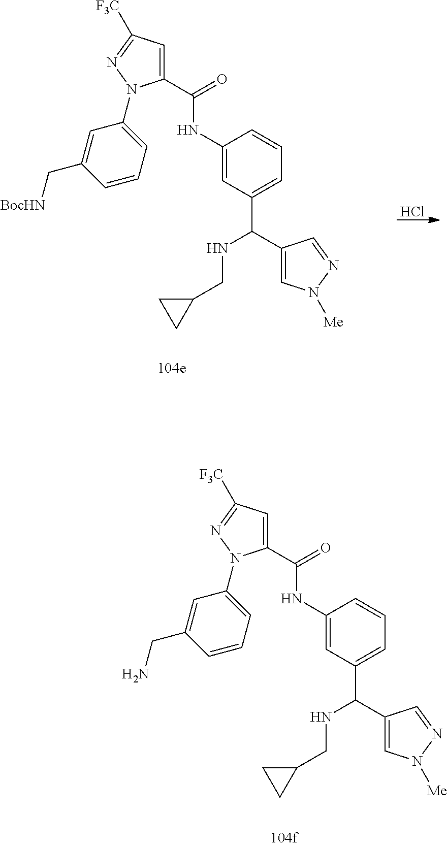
Cl.C1(C(=O)NC2=CC(C(NCC3CC3)C3=CN([Me])N=C3)=CC=C2)=CC([F3C])=NN1C1=CC=CC(C[BocHN])=C1.C1(C(=O)NC2=CC(C(NCC3CC3)C3=CN([Me])N=C3)=CC=C2)=CC([F3C])=NN1C1=CC=CC(CN)=C1
